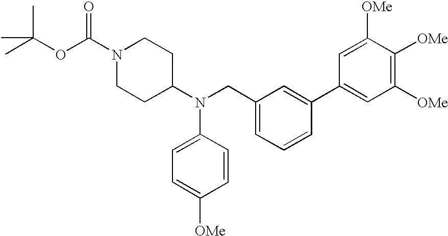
N1(C(OC(C)(C)C)=O)CCC(N(C2=CC=C([OMe])C=C2)CC2=CC=CC(C3=CC([OMe])=C([OMe])C([OMe])=C3)=C2)CC1
